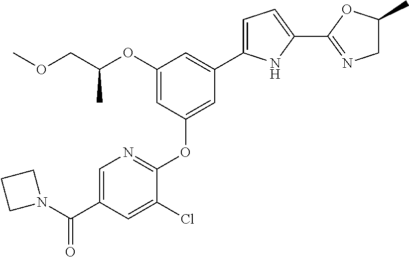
O(CC(OC1=CC(OC2=NC=C(C(N3CCC3)=O)C=C2Cl)=CC(C2=CC=C(C3=NCC(C)O3)N2)=C1)C)C
